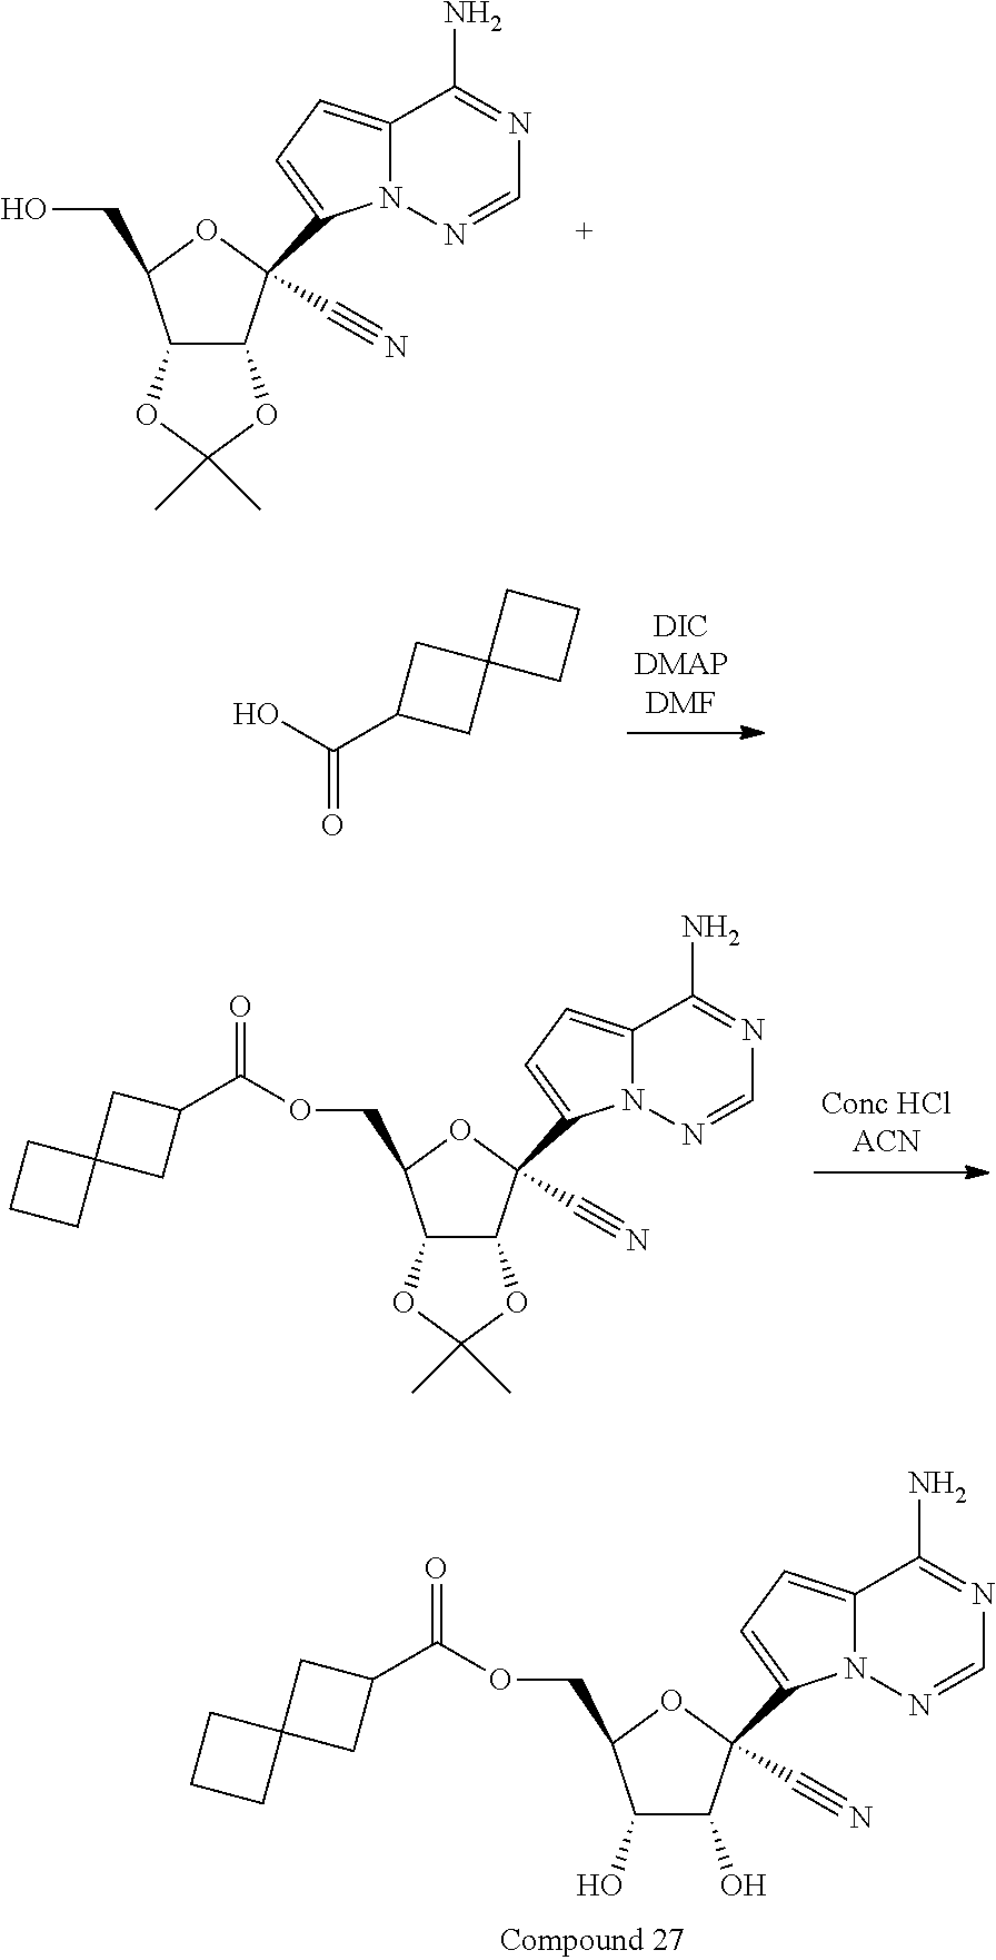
C12=CC=C(C3(C#N)C4C(C(CO)O3)OC(C)(C)O4)N1N=CN=C2N.OC(C1CC2(C1)CCC2)=O.C12=CC=C(C3(C#N)C4C(C(COC(=O)C5CC6(C5)CCC6)O3)OC(C)(C)O4)N1N=CN=C2N.C12=CC=C(C3(C#N)C(O)C(O)C(COC(C4CC5(C4)CCC5)=O)O3)N1N=CN=C2N
